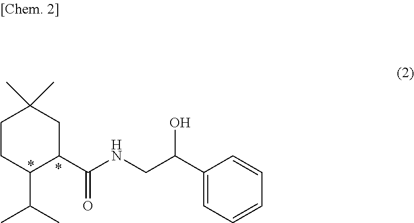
C1CC(C(C)C)C(C(=O)NCC(C2=CC=CC=C2)O)CC1(C)C
